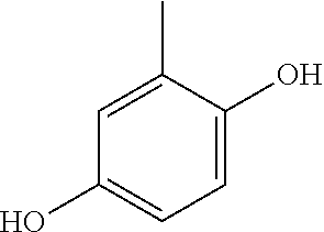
C1=C(C)C(O)=CC=C1O
